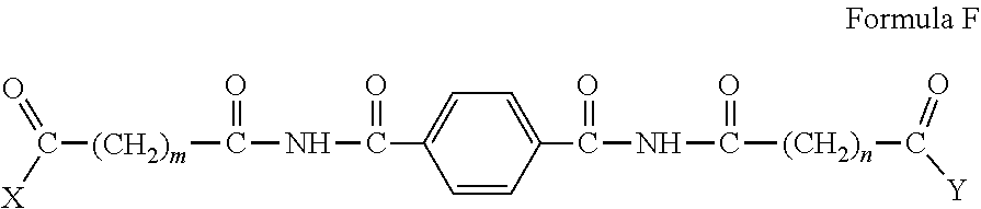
C1=CC(C(NC(=O)[(CH2)n]C([Y])=O)=O)=CC=C1C(=O)NC(=O)[(CH2)m]C([X])=O
